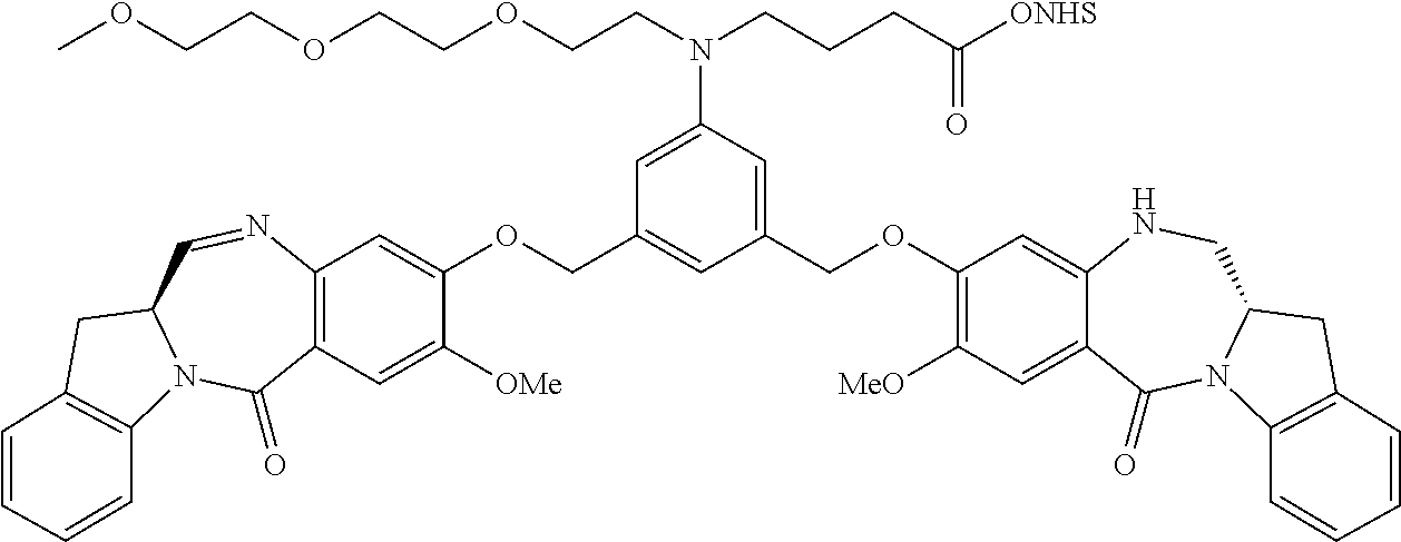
C12=C(C=C([OMe])C(OCC3=CC(COC4=C([MeO])C=C5C(=C4)NCC4N(C5=O)C5=C(C4)C=CC=C5)=CC(N(CCOCCOCCOC)CCCC([ONHS])=O)=C3)=C1)C(=O)N1C(C=N2)CC2=C1C=CC=C2
